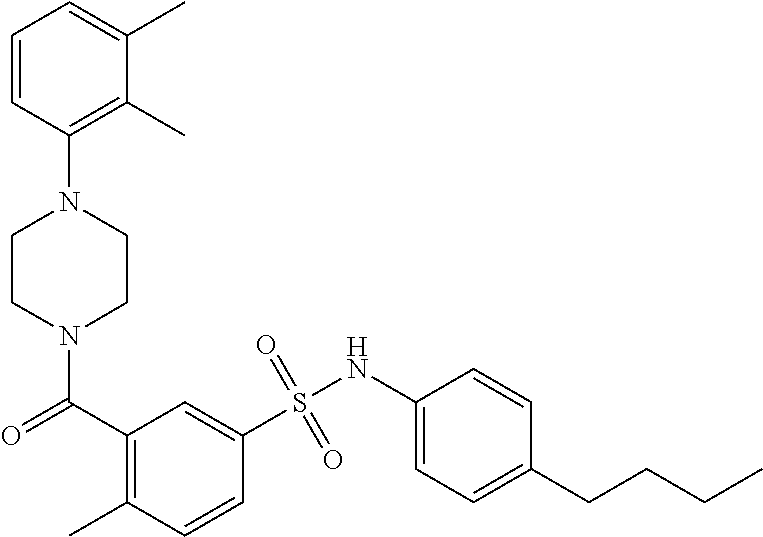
N1(C(=O)C2=C(C)C=CC(S(NC3=CC=C(CCCC)C=C3)(=O)=O)=C2)CCN(C2=C(C)C(C)=CC=C2)CC1
